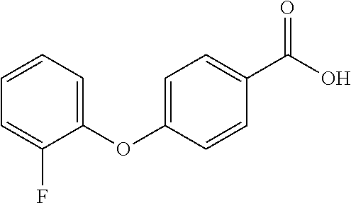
C1=CC=C(OC2=CC=C(C(O)=O)C=C2)C(F)=C1
